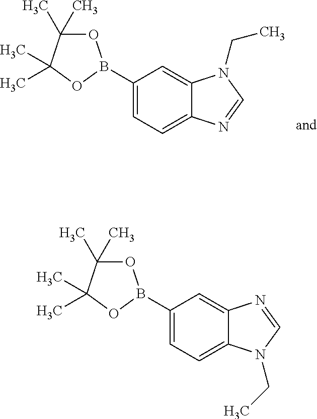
C1(B2OC(C)(C)C(C)(C)O2)=CC=C2C(=C1)N(CC)C=N2.C1(B2OC(C)(C)C(C)(C)O2)=CC=C2C(=C1)N=CN2CC
